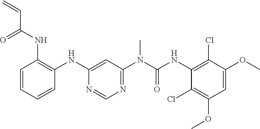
C1=CC=CC(NC2=CC(N(C)C(=O)NC3=C(Cl)C(OC)=CC(OC)=C3Cl)=NC=N2)=C1NC(C=C)=O
